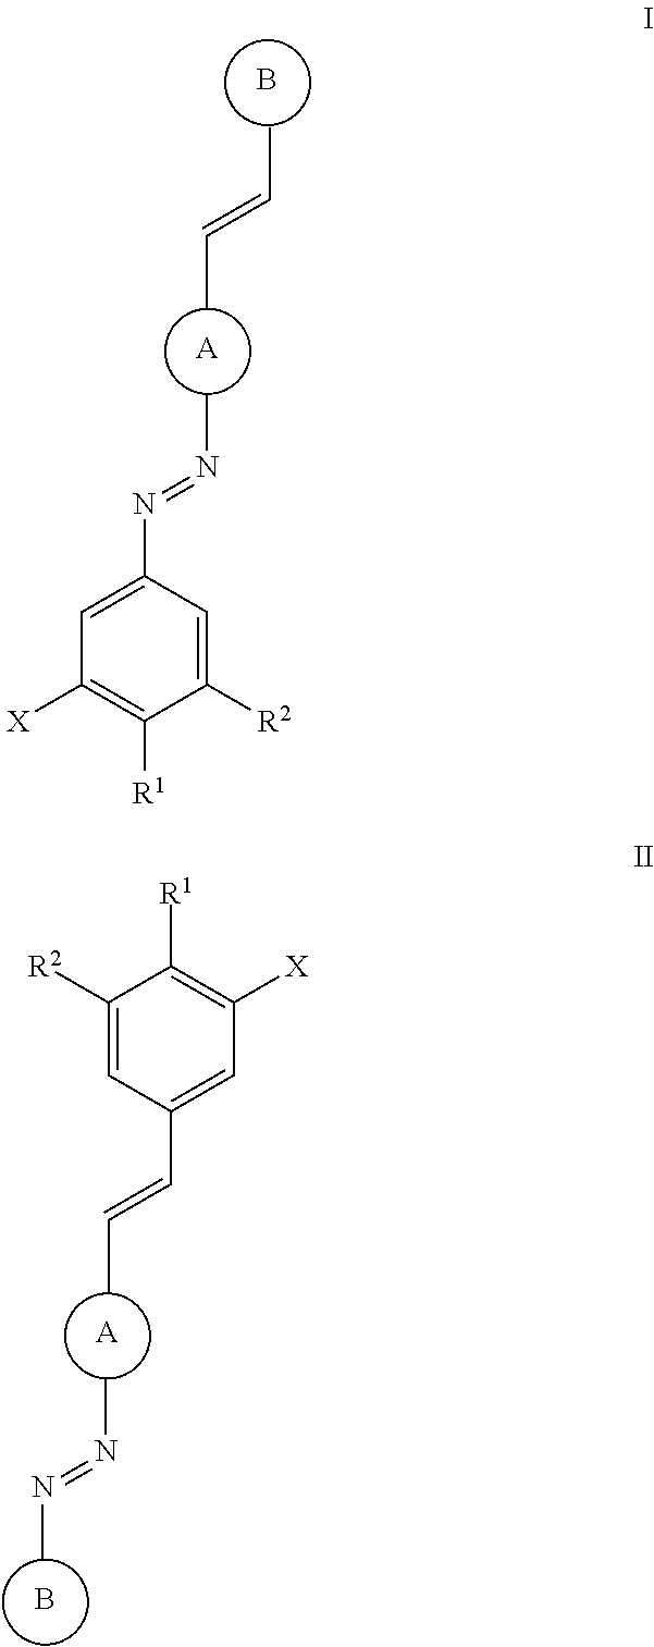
B.[A].CC=CC.CN=NC1=CC([X])=C([R1])C([R2])=C1.C1([R2])=CC(C=CC)=CC([X])=C1[R1].[A].CN=NC.B
